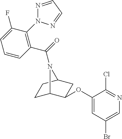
C1C2C(OC3=CC(Br)=CN=C3Cl)CC(C1)N2C(=O)C1=C(N2N=CC=N2)C(F)=CC=C1
